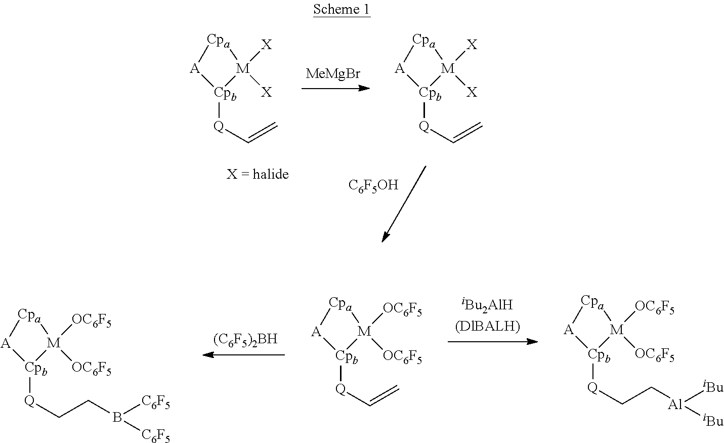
[MeMgBr].[C6F5OH].[(C6F5)2BH].[Cpb]1([Q]C=C)[M]([X])([X])[Cpa][A]1.[Cpb]1([Q]C=C)[M]([X])([X])[Cpa][A]1.[Cpb]1([Q]CCB([C6F5])[C6F5])[M]([OC6F5])([OC6F5])[Cpa][A]1.[Cpb]1([Q]C=C)[M]([OC6F5])([OC6F5])[Cpa][A]1.[Cpb]1([Q]CC[Al]([iBu])[iBu])[M]([OC6F5])([OC6F5])[Cpa][A]1
